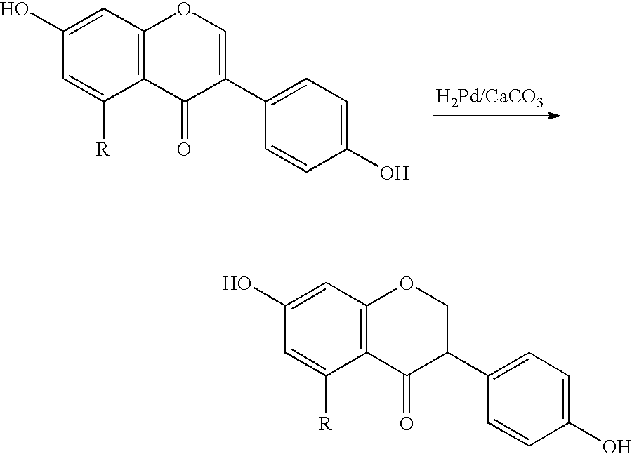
C12=C(C([R])=CC(O)=C1)C(=O)C(C1=CC=C(O)C=C1)CO2.C12=C(C([R])=CC(O)=C1)C(=O)C(C1=CC=C(O)C=C1)=CO2
